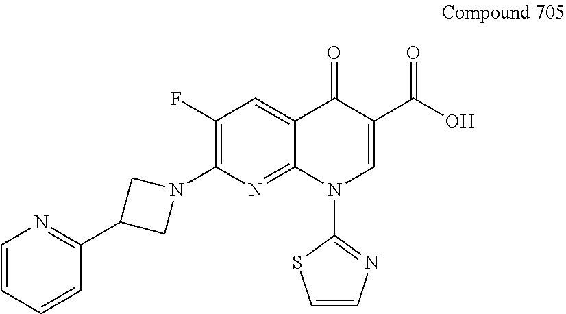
C1(F)=C(N2CC(C3=NC=CC=C3)C2)N=C2C(=C1)C(=O)C(C(O)=O)=CN2C1=NC=CS1
